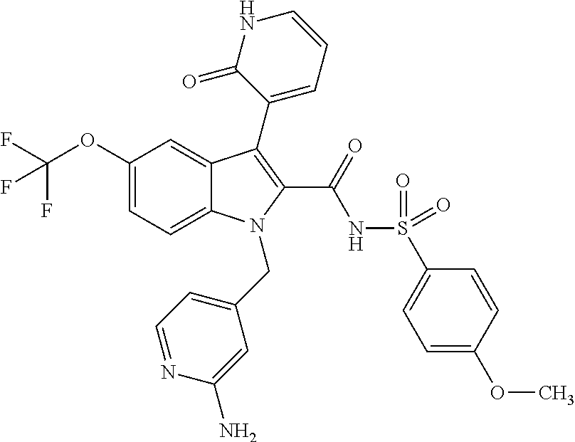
C1(OC(F)(F)F)=CC=C2C(=C1)C(C1=CC=CNC1=O)=C(C(=O)NS(=O)(=O)C1=CC=C(OC)C=C1)N2CC1=CC=NC(N)=C1
